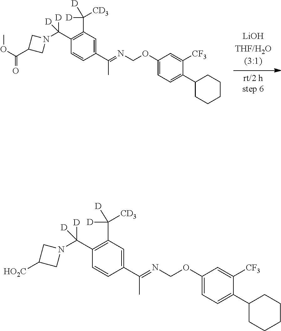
C1=C(OCN=C(C2=CC(C([CD3])([D])[D])=C(C(N3CC(C(OC)=O)C3)([D])[D])C=C2)C)C=C([CF3])C(C2CCCCC2)=C1.C1=C(OCN=C(C2=CC(C([CD3])([D])[D])=C(C(N3CC([HO2C])C3)([D])[D])C=C2)C)C=C([CF3])C(C2CCCCC2)=C1
